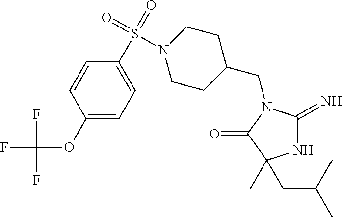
N1C(=N)N(CC2CCN(S(C3=CC=C(OC(F)(F)F)C=C3)(=O)=O)CC2)C(=O)C1(CC(C)C)C
